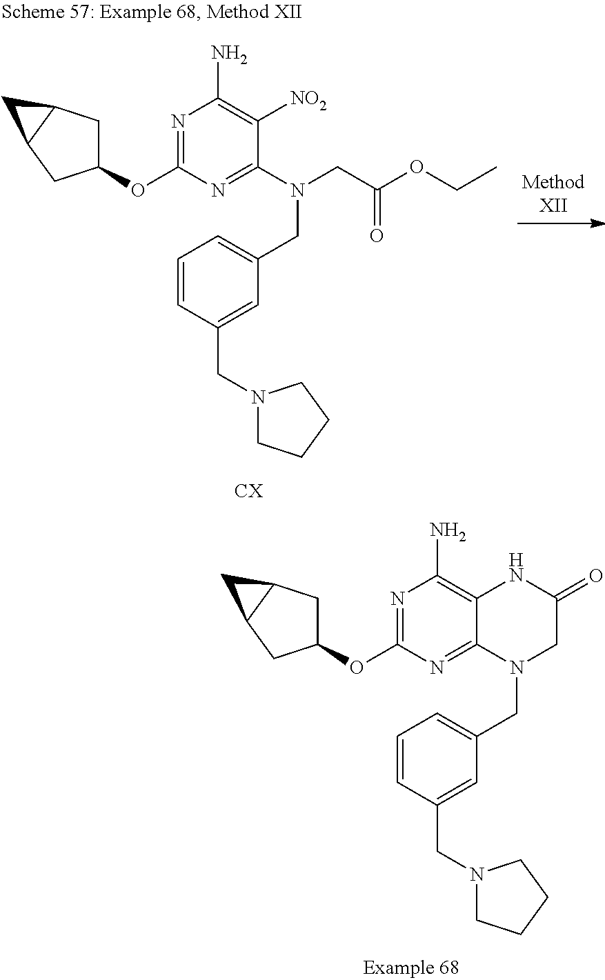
N1=C(OC2CC3C(C2)C3)N=C(N(CC(OCC)=O)CC2=CC=CC(CN3CCCC3)=C2)C([NO2])=C1N.N1=C(OC2CC3C(C2)C3)N=C2C(=C1N)NC(=O)CN2CC1=CC=CC(CN2CCCC2)=C1
